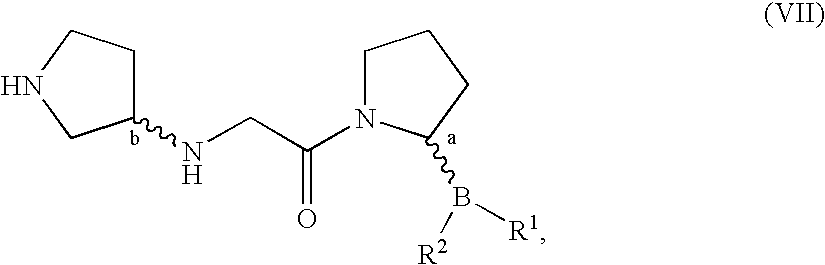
C1(NCC(=O)N2CCCC2B([R2])[R1])CCNC1
